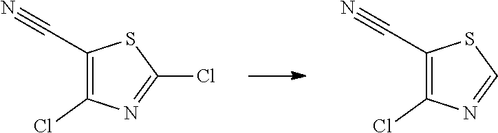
C1(C#N)=C(Cl)N=C(Cl)S1.C1(C#N)=C(Cl)N=CS1
